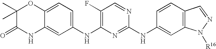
C12=CC=C(NC3=C(F)C=NC(NC4=CC5=C(C=C4)C=NN5[R16])=N3)C=C1NC(=O)C(C)(C)O2
